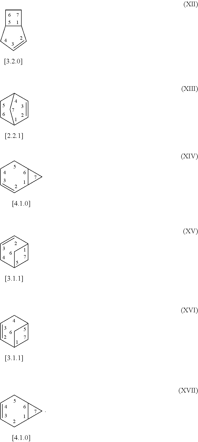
C12C(CC1)C=CC2.C1=CC2CCC1C2.C1C=CC2C(C1)C2.C1=CC2CC(C1)C2.C1=CC2CC(C1)C2.C1=CCC2C(C1)C2
